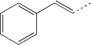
C1=CC=CC(C=CC)=C1
